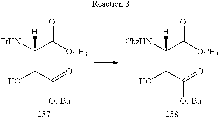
C(C(C(=O)[Ot-Bu])O)([TrHN])(C([OCH3])=O)[H].C(C(C(=O)[Ot-Bu])O)([CbzHN])(C([OCH3])=O)[H]
